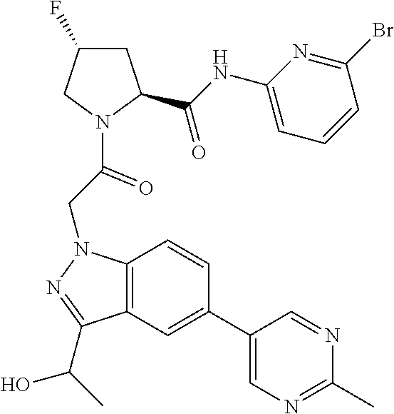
C1C(C(NC2=CC=CC(Br)=N2)=O)N(C(CN2C3=C(C(C(C)O)=N2)C=C(C2=CN=C(C)N=C2)C=C3)=O)CC1F
